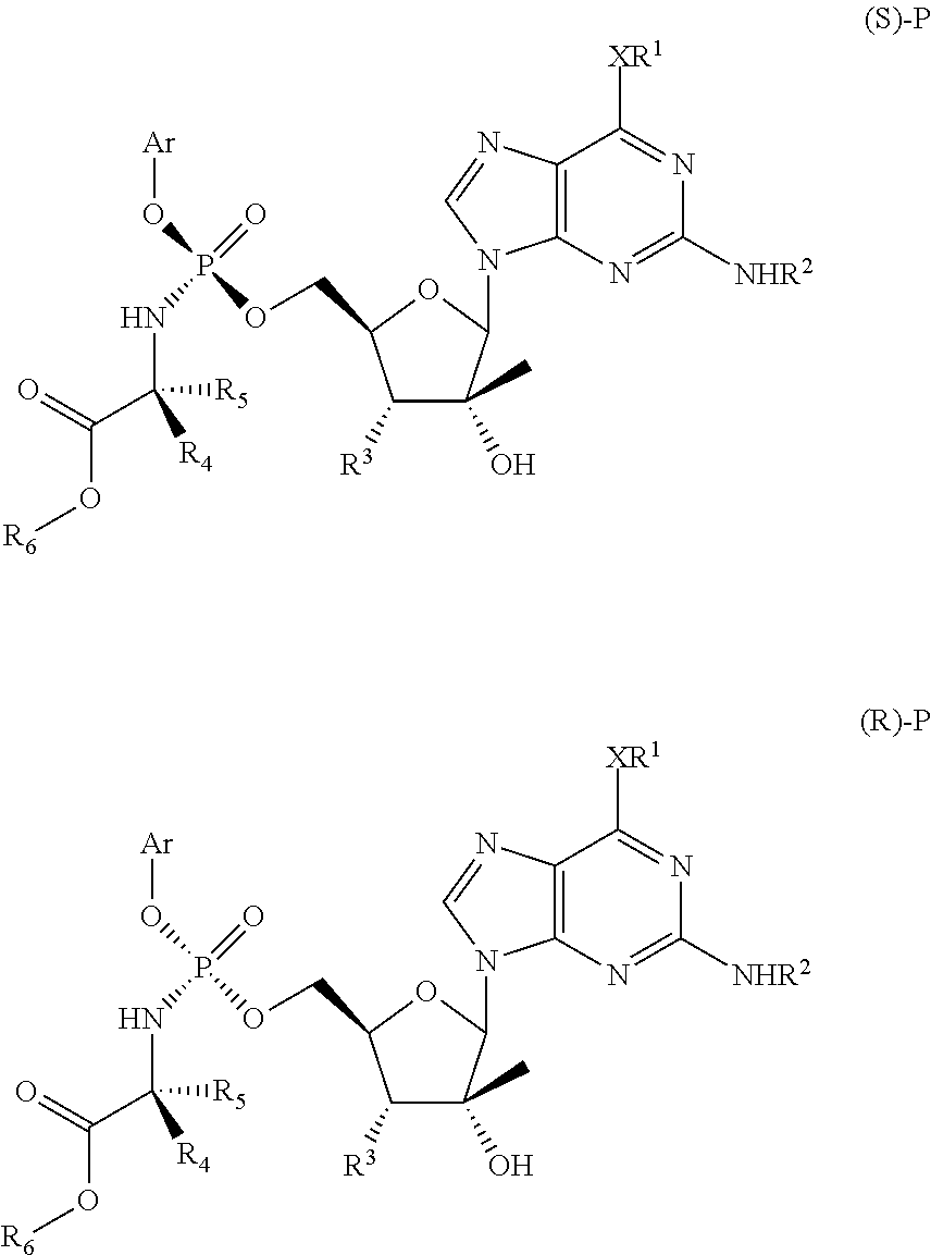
O(P(O[Ar])(=O)NC([R5])([R4])C(O[R6])=O)CC1C([R3])C(O)(C)C(N2C3=C(C([XR1])=NC([NHR2])=N3)N=C2)O1.O(P(O[Ar])(=O)NC([R5])([R4])C(O[R6])=O)CC1C([R3])C(O)(C)C(N2C3=C(C([XR1])=NC([NHR2])=N3)N=C2)O1
